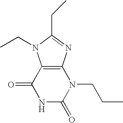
C12=C(N=C(CC)N1CC)N(CCC)C(=O)NC2=O
